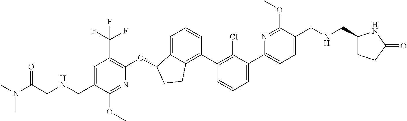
O(C1C2=CC=CC(C3=C(Cl)C(C4=CC=C(CNCC5CCC(=O)N5)C(OC)=N4)=CC=C3)=C2CC1)C1=C(C(F)(F)F)C=C(CNCC(N(C)C)=O)C(OC)=N1
